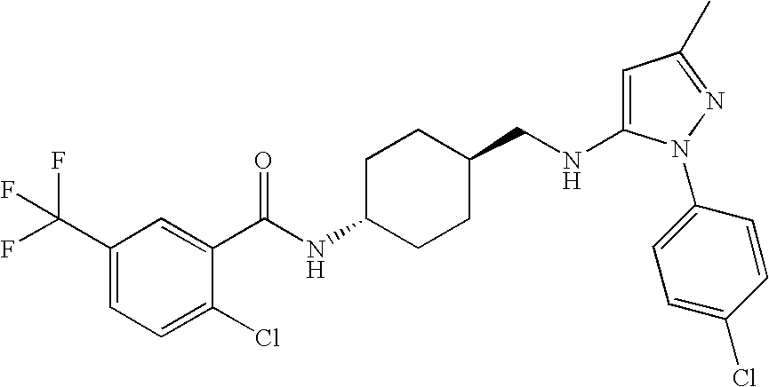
C1=C(NCC2CCC(NC(=O)C3=CC(C(F)(F)F)=CC=C3Cl)CC2)N(C2=CC=C(Cl)C=C2)N=C1C
